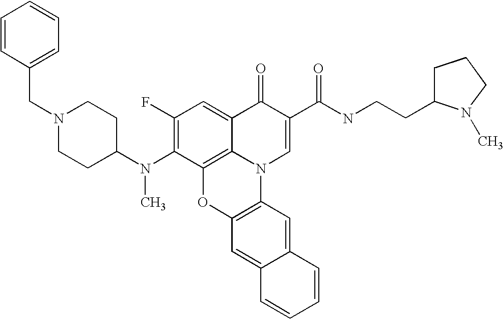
C1(F)=C(N(C2CCN(CC3=CC=CC=C3)CC2)C)C2=C3C(=C1)C(=O)C(C(NCCC1CCCN1C)=O)=CN3C1=C(O2)C=C2C(=C1)C=CC=C2
